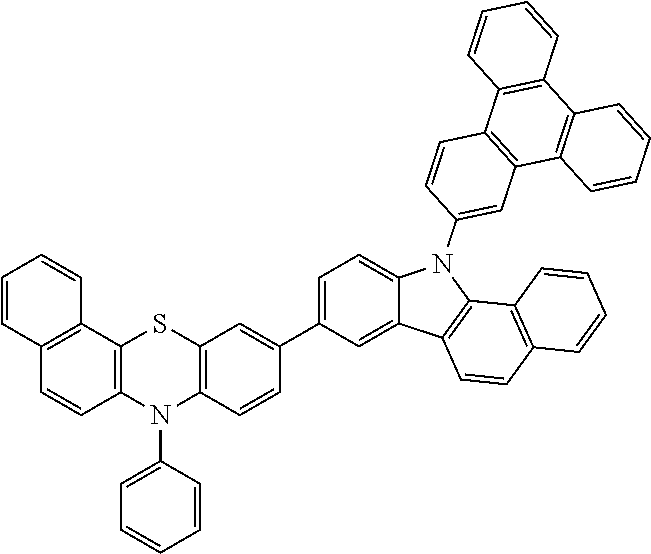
C1=CC2=C(C3=C1N(C1=CC=CC=C1)C1=C(S3)C=C(C3=CC=C4C(=C3)C3=C(N4C4=CC5=C(C=C4)C4=C(C6=C5C=CC=C6)C=CC=C4)C4=C(C=C3)C=CC=C4)C=C1)C=CC=C2
